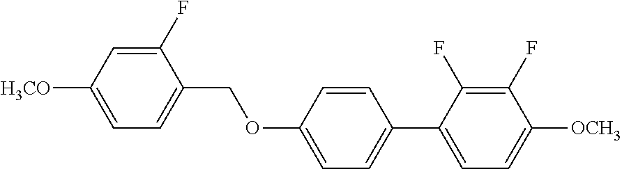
C1(F)=CC([H3CO])=CC=C1COC1=CC=C(C2=CC=C([OCH3])C(F)=C2F)C=C1
